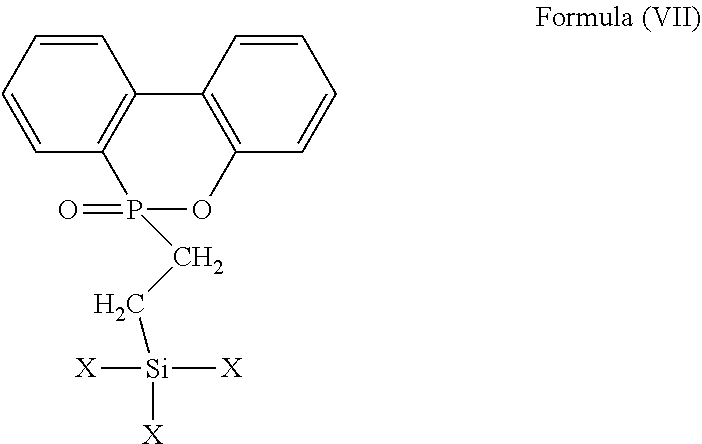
C1=CC=CC2=C1C1=C(C=CC=C1)OP2(CC[Si]([X])([X])[X])=O
